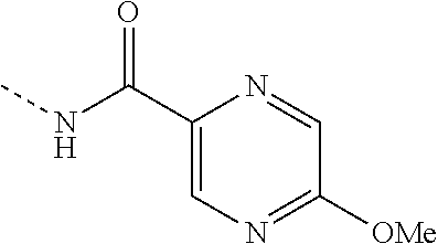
C1=C(C(=O)NC)N=CC([OMe])=N1
